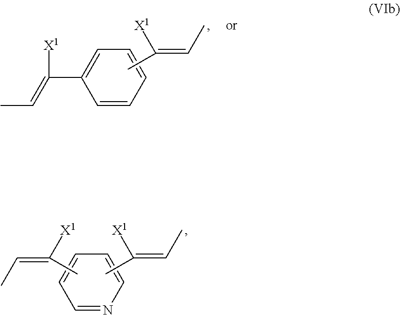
C1=CC=CC=C1C(=CC)[X1].CC(=CC)[X1].CC(=CC)[X1].C1=NC=CC=C1.CC([X1])=CC
